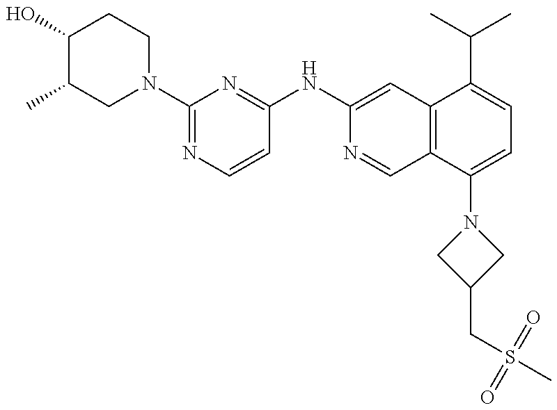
C1(O)C(C)CN(C2=NC=CC(NC3=CC4=C(C=N3)C(N3CC(CS(C)(=O)=O)C3)=CC=C4C(C)C)=N2)CC1
